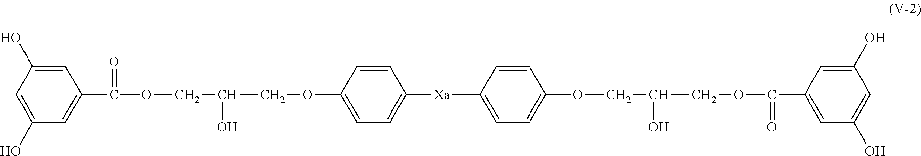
C1(O)=CC(O)=CC(C(OCC(O)COC2=CC=C([Xa]C3=CC=C(OCC(O)COC(C4=CC(O)=CC(O)=C4)=O)C=C3)C=C2)=O)=C1
